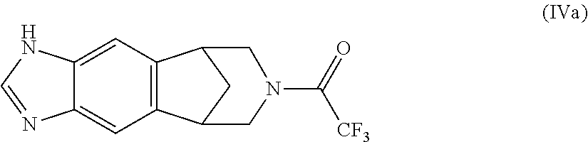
C12=C(C=C3C(=C1)N=CN3)C1CC2CN(C([CF3])=O)C1
